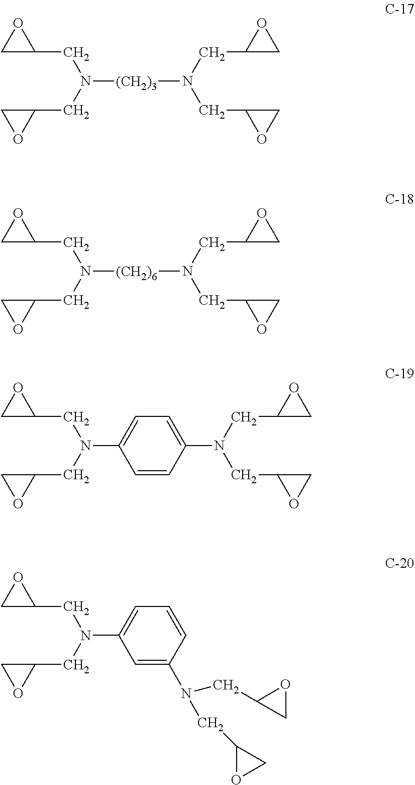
C1C(CN(CC2CO2)[(CH2)3]N(CC2OC2)CC2CO2)O1.C1C(CN(CC2CO2)[(CH2)6]N(CC2OC2)CC2CO2)O1.C1C(CN(CC2CO2)C2=CC=C(N(CC3OC3)CC3CO3)C=C2)O1.C1C(CN(CC2CO2)C2=CC=CC(N(CC3OC3)CC3CO3)=C2)O1
